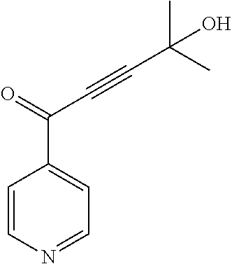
C1=CN=CC=C1C(=O)C#CC(C)(C)O
